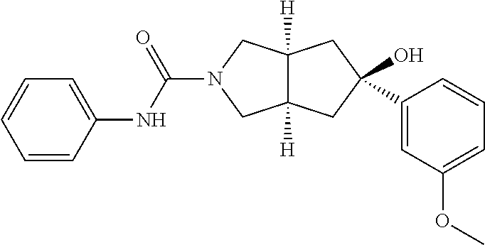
C12([H])C([H])(CN(C(NC3=CC=CC=C3)=O)C1)CC(C1=CC(OC)=CC=C1)(O)C2
